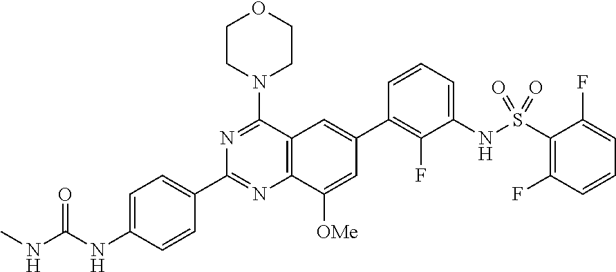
CNC(NC1=CC=C(C2=NC3=C(C(N4CCOCC4)=N2)C=C(C2=C(F)C(NS(C4=C(F)C=CC=C4F)(=O)=O)=CC=C2)C=C3[OMe])C=C1)=O
